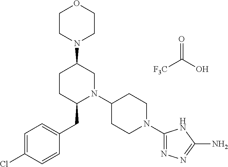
[F3C]C(O)=O.C1=C(Cl)C=CC(CC2N(C3CCN(C4=NN=C(N)N4)CC3)CC(N3CCOCC3)CC2)=C1
